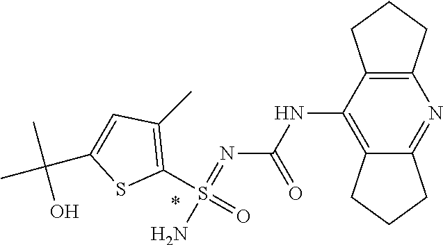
N(C1=C2C(=NC3=C1CCC3)CCC2)C(N=S(N)(C1=C(C)C=C(C(C)(C)O)S1)=O)=O
